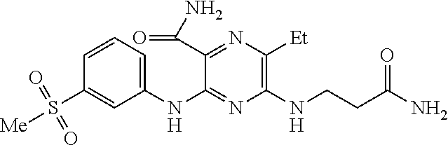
C1(NC2=NC(NCCC(N)=O)=C([Et])N=C2C(N)=O)=CC=CC(S([Me])(=O)=O)=C1
